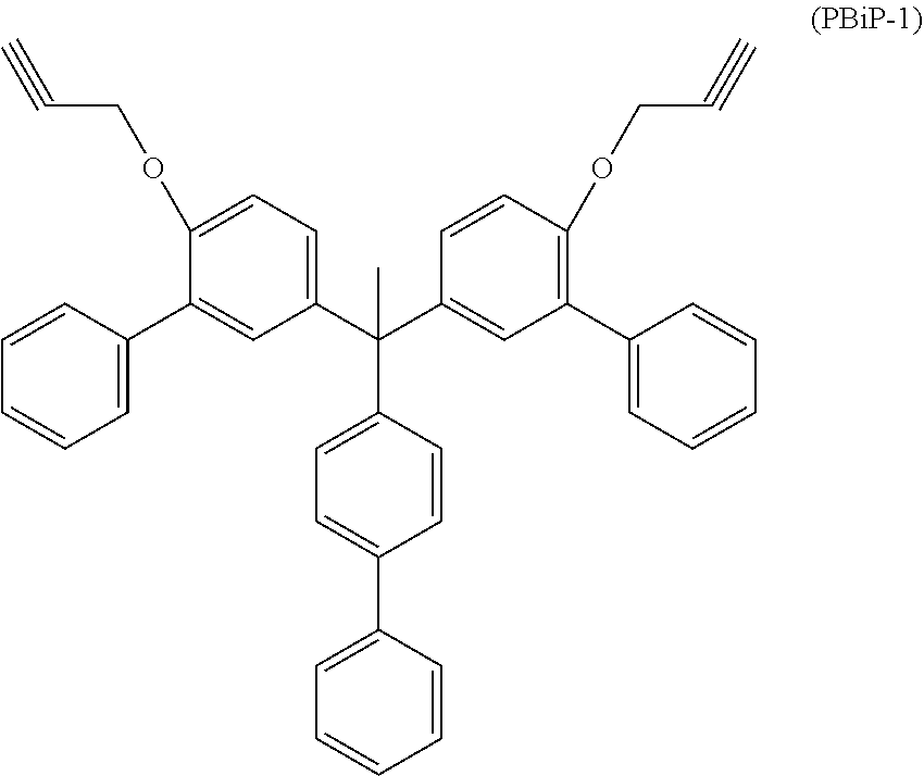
C1(C(C2=CC(C3=CC=CC=C3)=C(OCC#C)C=C2)(C2=CC=C(C3=CC=CC=C3)C=C2)C)=CC=C(OCC#C)C(C2=CC=CC=C2)=C1
